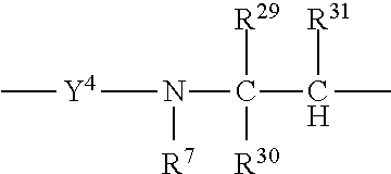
C[Y4]N(C(C(C)[R31])([R29])[R30])[R7]
